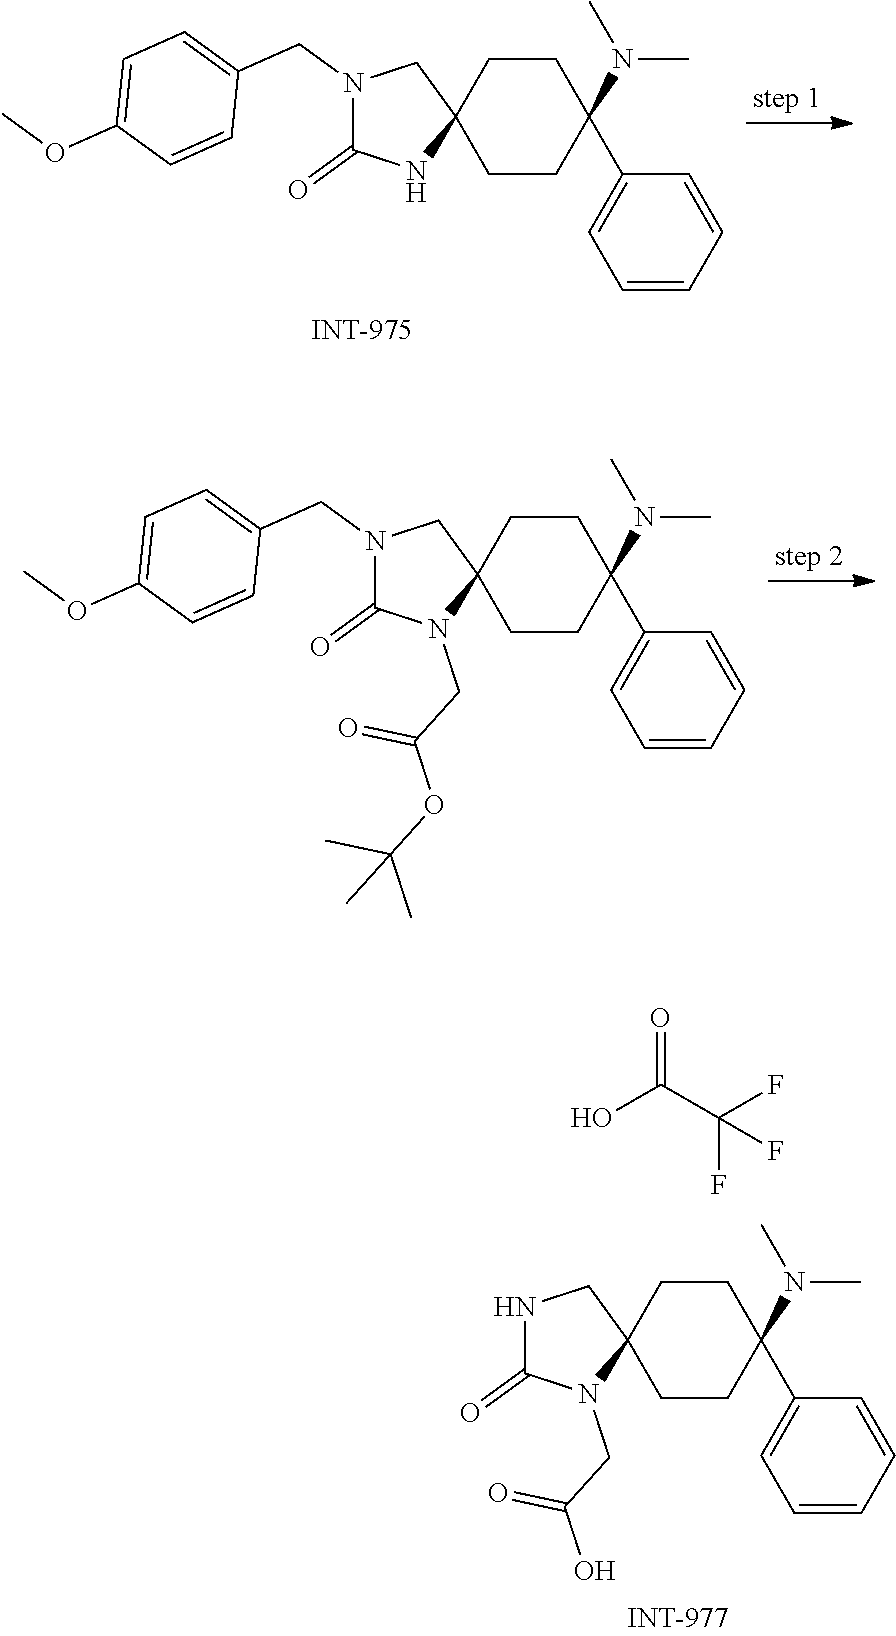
N1C(=O)N(CC(=O)O)C2(C1)CCC(N(C)C)(C1=CC=CC=C1)CC2.OC(=O)C(F)(F)F.N1(CC2=CC=C(OC)C=C2)C(=O)NC2(C1)CCC(N(C)C)(C1=CC=CC=C1)CC2.N1(CC2=CC=C(OC)C=C2)C(=O)N(CC(=O)OC(C)(C)C)C2(C1)CCC(N(C)C)(C1=CC=CC=C1)CC2
